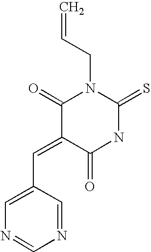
O=C1C(=CC2=CN=CN=C2)C(=O)N(CC=C)C(=S)N1
